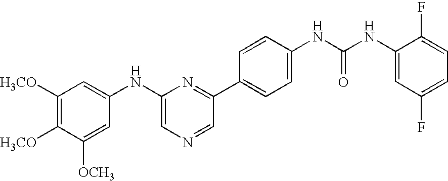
C1([H3CO])=C([H3CO])C([OCH3])=CC(NC2=CN=CC(C3=CC=C(NC(NC4=CC(F)=CC=C4F)=O)C=C3)=N2)=C1
